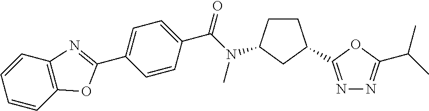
C1(C2=NC3=C(C=CC=C3)O2)=CC=C(C(=O)N(C)C2CCC(C3=NN=C(C(C)C)O3)C2)C=C1
